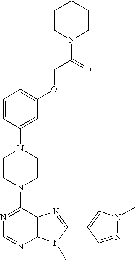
C1CN(C2=NC=NC3=C2N=C(C2=CN(C)N=C2)N3C)CCN1C1=CC(OCC(=O)N2CCCCC2)=CC=C1
